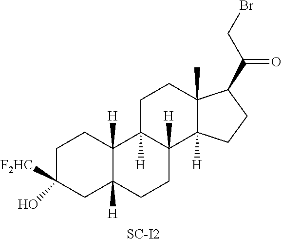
[SC-I2].C1C([F2HC])(O)CC2([H])C([H])(C1)C1([H])C([H])(CC2)C2([H])C(C)(CC1)C(C(CBr)=O)CC2
